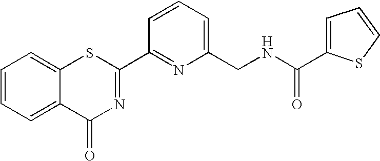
C1=CC=C(CNC(=O)C2=CC=CS2)N=C1C1=NC(=O)C2=CC=CC=C2S1
